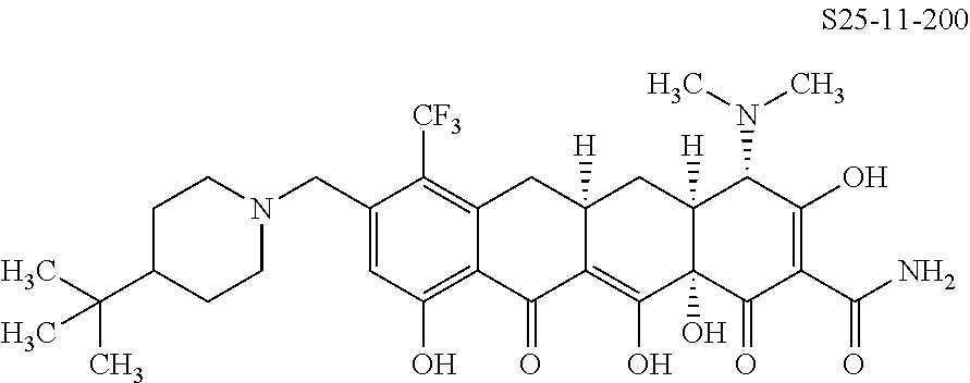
C1(CN2CCC(C(C)(C)C)CC2)=CC(O)=C2C(=C1[CF3])CC1([H])C(=C(O)C3(O)C([H])(C1)C(N(C)C)C(O)=C(C(N)=O)C3=O)C2=O
